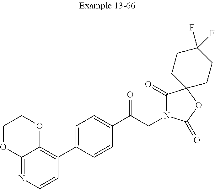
C12=NC=CC(C3=CC=C(C(CN4C(=O)C5(OC4=O)CCC(F)(F)CC5)=O)C=C3)=C1OCCO2
